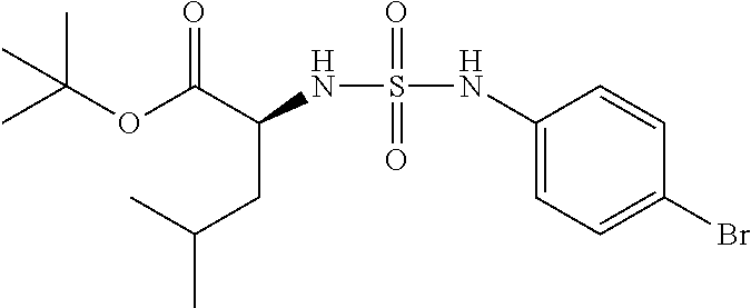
C(C)(CC(NS(NC1=CC=C(Br)C=C1)(=O)=O)C(OC(C)(C)C)=O)C
